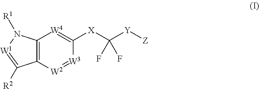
C12=C([W2]=[W3]C([X]C([Y][Z])(F)F)=[W4]1)C([R2])=[W1]N2[R1]
